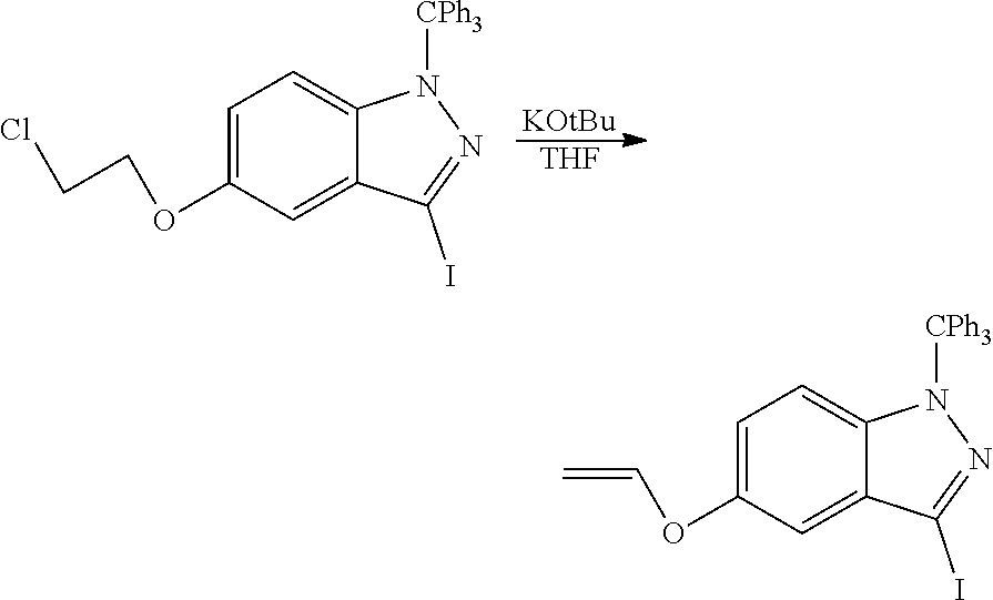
C1=C(OCCCl)C=C2C(=C1)N([CPh3])N=C2I.[KOtBu].[THF].C1=C(OC=C)C=C2C(=C1)N([CPh3])N=C2I
